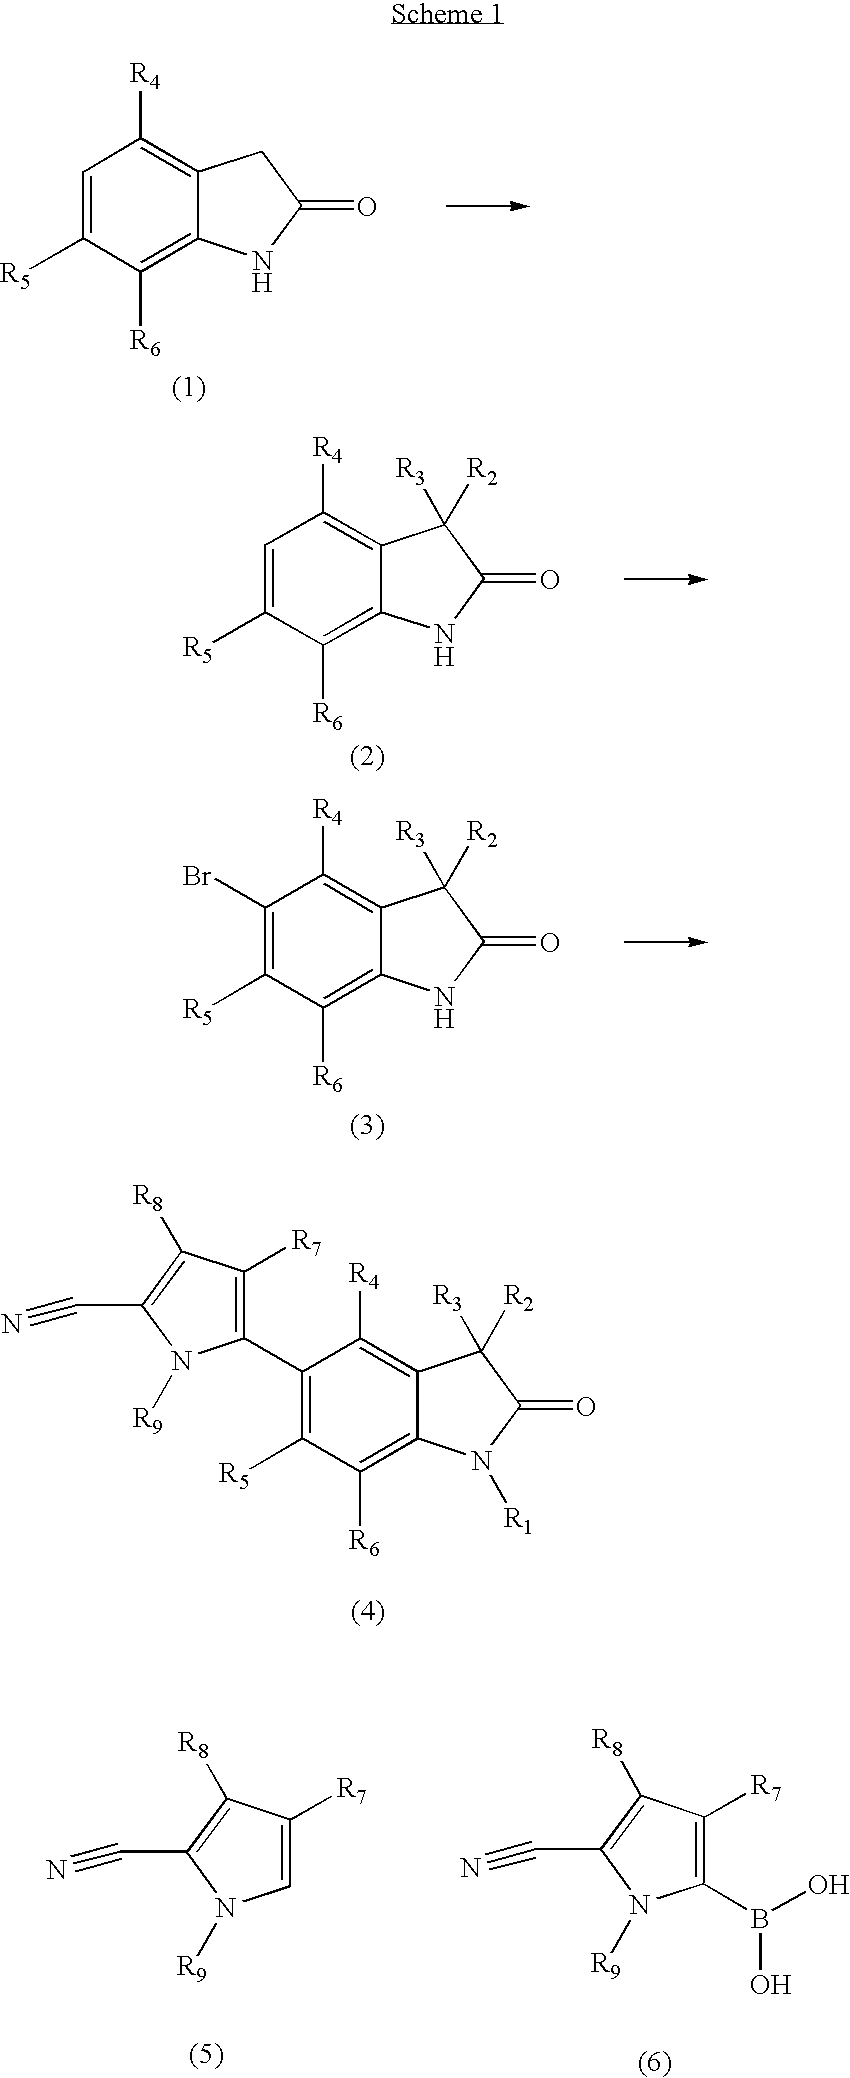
C1=C([R5])C([R6])=C2C(=C1[R4])CC(=O)N2.C1=C([R5])C([R6])=C2C(=C1[R4])C([R3])([R2])C(=O)N2.C1(Br)=C([R5])C([R6])=C2C(=C1[R4])C([R3])([R2])C(=O)N2.C1(C2=C([R7])C([R8])=C(C#N)N2[R9])=C([R5])C([R6])=C2C(=C1[R4])C([R3])([R2])C(=O)N2[R1].C1=C([R7])C([R8])=C(C#N)N1[R9].C1(B(O)O)=C([R7])C([R8])=C(C#N)N1[R9]
